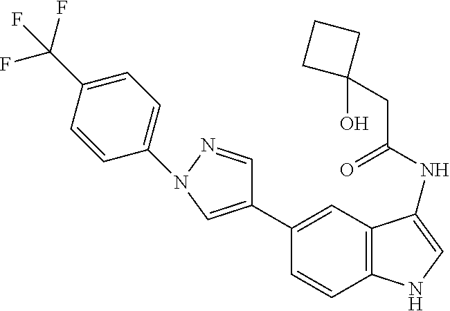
C1(C2=CN(C3=CC=C(C(F)(F)F)C=C3)N=C2)=CC2=C(C=C1)NC=C2NC(CC1(O)CCC1)=O
